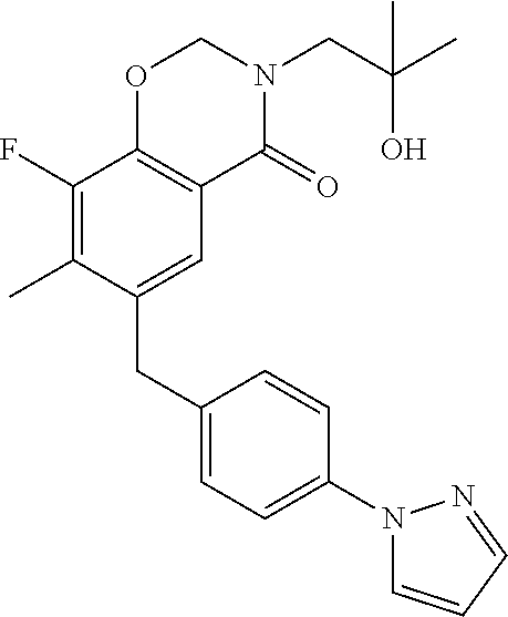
C1(CC2=CC3=C(C(F)=C2C)OCN(CC(C)(O)C)C3=O)=CC=C(N2C=CC=N2)C=C1
